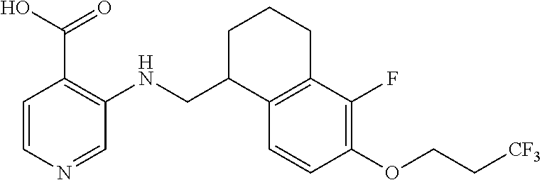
C1=CN=CC(NCC2C3=C(CCC2)C(F)=C(OCC[CF3])C=C3)=C1C(=O)O
